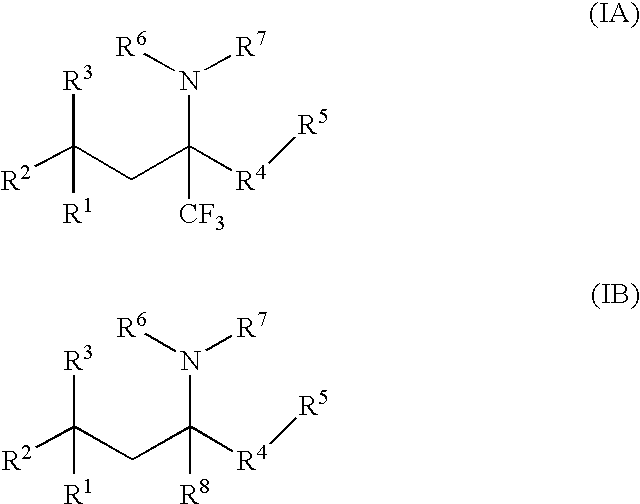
[R2]C(CC([R4][R5])(N([R7])[R6])[CF3])([R3])[R1].[R2]C(CC([R4][R5])(N([R7])[R6])[R8])([R3])[R1]
